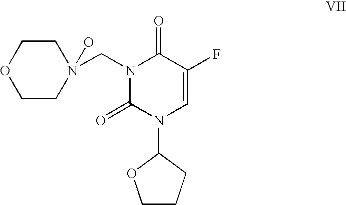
N1(CN2(O)CCOCC2)C(=O)N(C2CCCO2)C=C(F)C1=O
